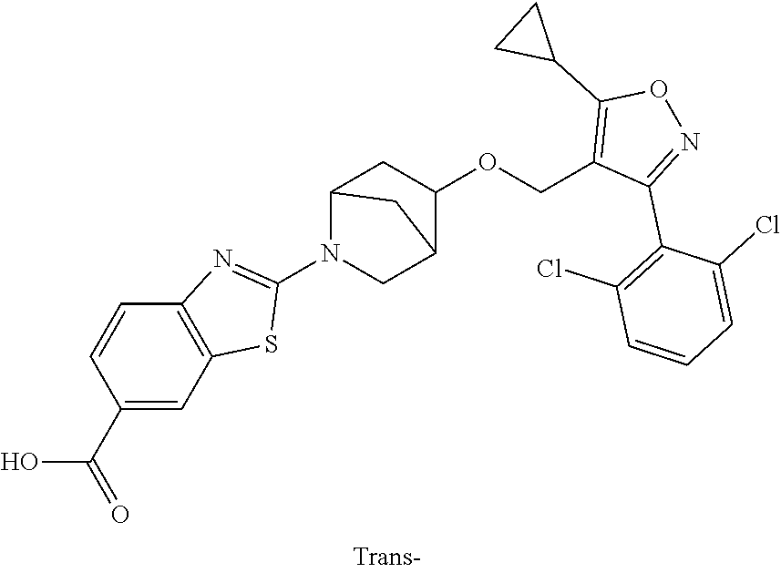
C12CN(C3=NC4=C(C=C(C(O)=O)C=C4)S3)C(C1)CC2OCC1=C(C2CC2)ON=C1C1=C(Cl)C=CC=C1Cl
